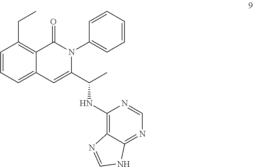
C(C)C1=C2C(=CC=C1)C=C(C(C)NC1=C3C(=NC=N1)NC=N3)N(C1=CC=CC=C1)C2=O
